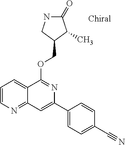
O(C1=NC(C2=CC=C(C#N)C=C2)=CC2=NC=CC=C12)CC1C(C)C(=O)NC1
